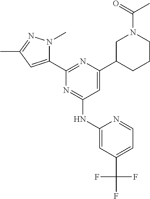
C1(C(F)(F)F)=CC=NC(NC2=NC(C3=CC(C)=NN3C)=NC(C3CN(C(=O)C)CCC3)=C2)=C1
